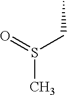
S(C)(=O)CC
